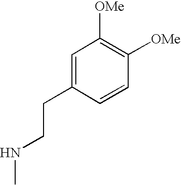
C1=C(CCNC)C=CC([OMe])=C1[OMe]
